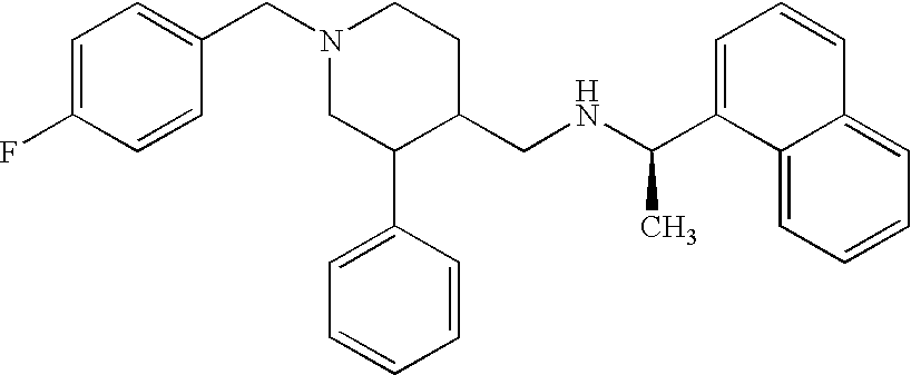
N1(CC2=CC=C(F)C=C2)CC(C2=CC=CC=C2)C(CNC(C2=CC=CC3=CC=CC=C23)C)CC1
